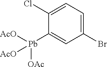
ClC1=CC=C(Br)C=C1[Pb]([AcO])([OAc])[AcO]
